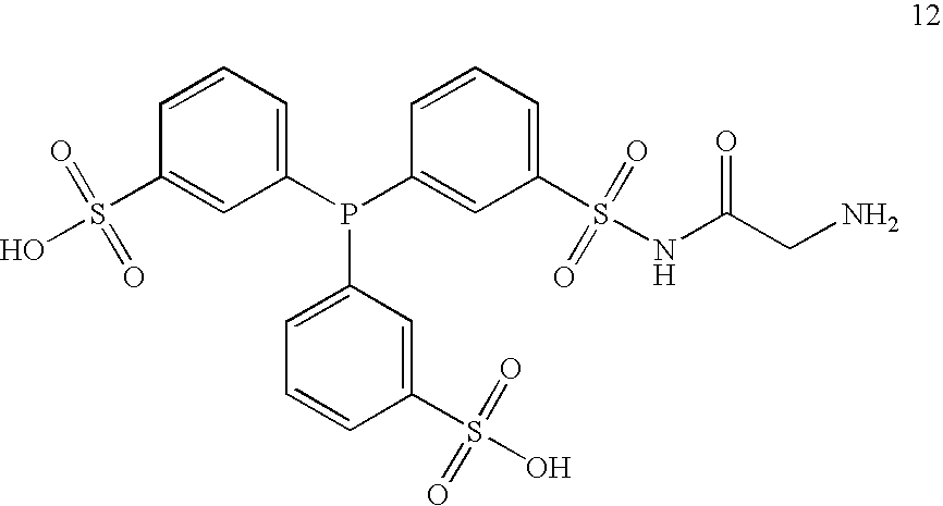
C1=CC(S(O)(=O)=O)=CC(P(C2=CC(S(NC(CN)=O)(=O)=O)=CC=C2)C2=CC=CC(S(=O)(=O)O)=C2)=C1
